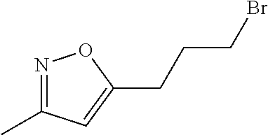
N1=C(C)C=C(CCCBr)O1
